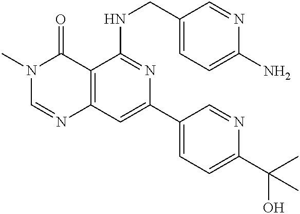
C12=C(C=C(C3=CC=C(C(C)(O)C)N=C3)N=C1NCC1=CC=C(N)N=C1)N=CN(C)C2=O
